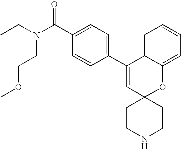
CCN(C(C1=CC=C(C2=CC3(OC4=CC=CC=C24)CCNCC3)C=C1)=O)CCOC
